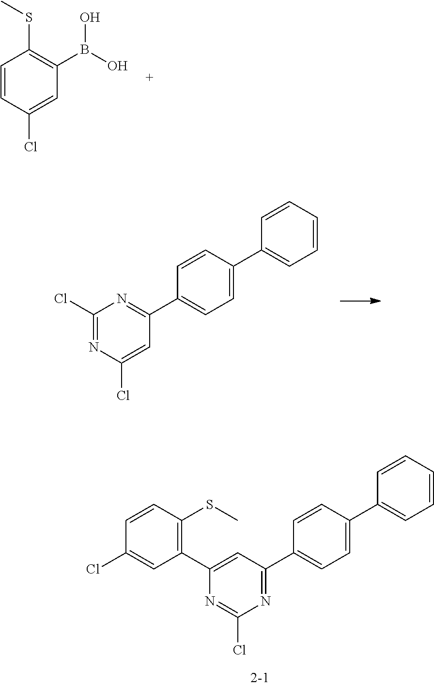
C1=CC(Cl)=CC(B(O)O)=C1SC.C1(Cl)=NC(Cl)=CC(C2=CC=C(C3=CC=CC=C3)C=C2)=N1.C1(C2=C(SC)C=CC(Cl)=C2)=CC(C2=CC=C(C3=CC=CC=C3)C=C2)=NC(Cl)=N1
